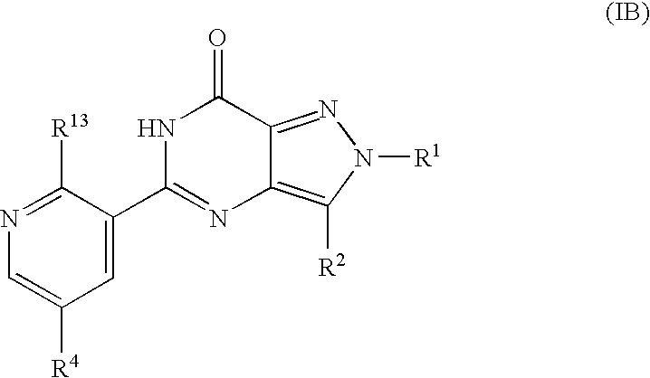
C1=C(C2=NC3=C([R2])N([R1])N=C3C(=O)N2)C([R13])=NC=C1[R4]
